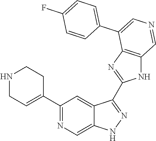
C1(C2=CCNCC2)=NC=C2C(=C1)C(C1=NC3=C(N1)C=NC=C3C1=CC=C(F)C=C1)=NN2
